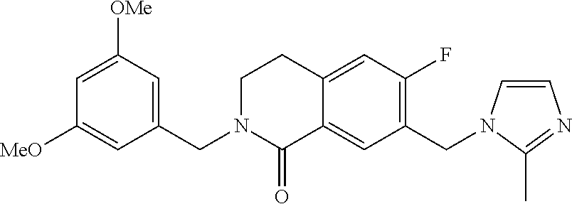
C1(CN2C=CN=C2C)=C(F)C=C2C(=C1)C(=O)N(CC1=CC([OMe])=CC([MeO])=C1)CC2
